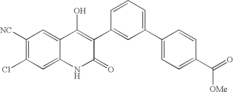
C1([NC])=C(Cl)C=C2C(=C1)C(O)=C(C1=CC(C3=CC=C(C(=O)[OMe])C=C3)=CC=C1)C(=O)N2
